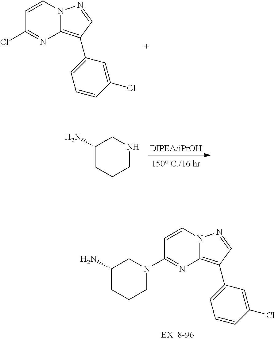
C1=CN2C(=C(C3=CC=CC(Cl)=C3)C=N2)N=C1Cl.[DIPEA/iPrOH].[150 C./16 hr].C1(N)CCCNC1.C1=CN2C(=C(C3=CC=CC(Cl)=C3)C=N2)N=C1N1CC(N)CCC1
